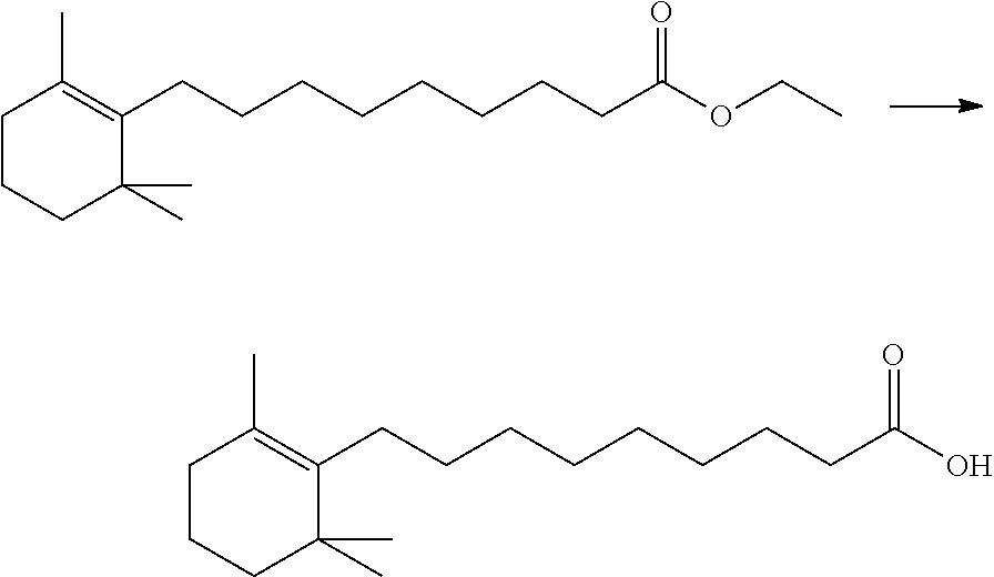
C1CCC(C)(C)C(CCCCCCCCC(OCC)=O)=C1C.C1CCC(C)(C)C(CCCCCCCCC(O)=O)=C1C
